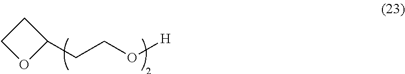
C(CO[H])C1CCO1
